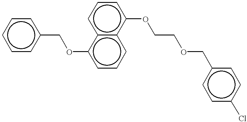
c1ccc(COc2cccc3c2cccc3OCCOCc2ccc(Cl)cc2)cc1
